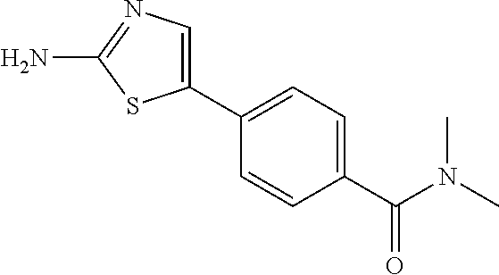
C1(C(N(C)C)=O)=CC=C(C2=CN=C(N)S2)C=C1
